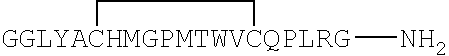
[GGLYACHMGPMTWVCQPLRG]1(N)CC1
